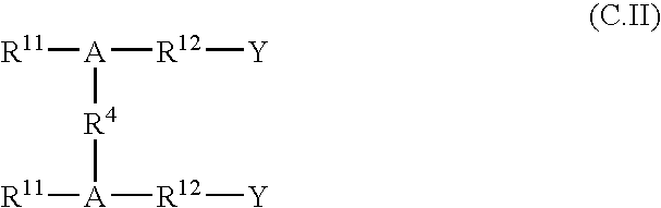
[R11][A]([R4][A]([R11])[R12][Y])[R12][Y]
